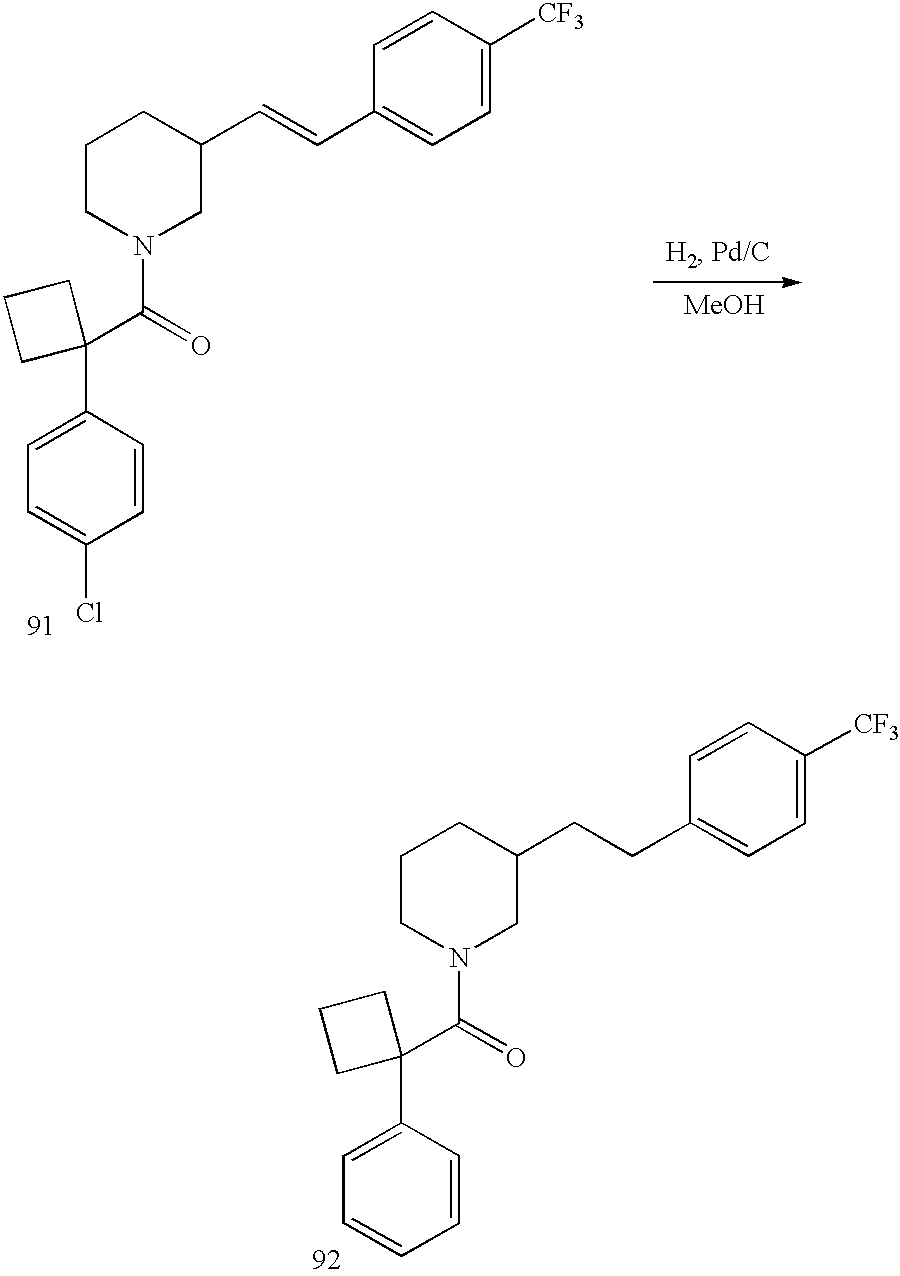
C1=C(C2(C(N3CC(C=CC4=CC=C([CF3])C=C4)CCC3)=O)CCC2)C=CC(Cl)=C1.[MeOH].C1=C(C2(C(N3CC(CCC4=CC=C([CF3])C=C4)CCC3)=O)CCC2)C=CC=C1
